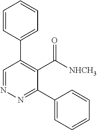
N1=CC(C2=CC=CC=C2)=C(C(=O)[NHCH3])C(C2=CC=CC=C2)=N1
